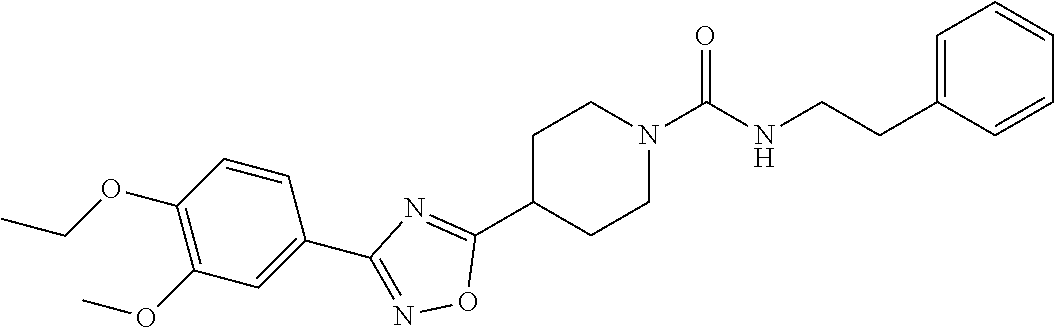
C1=C(CCNC(N2CCC(C3=NC(C4=CC(OC)=C(OCC)C=C4)=NO3)CC2)=O)C=CC=C1
